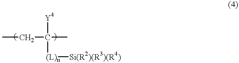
CCC([Y4])(C)[(L)n][Si(R2)(R3)(R4)]
